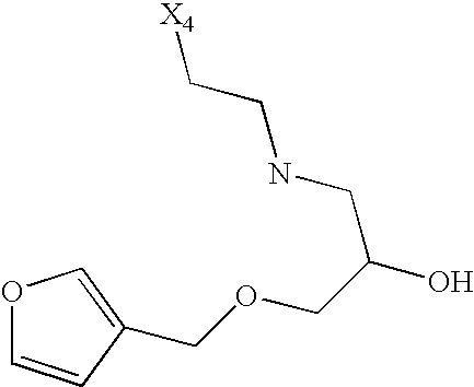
[X4]CCNCC(O)COCC1=COC=C1
